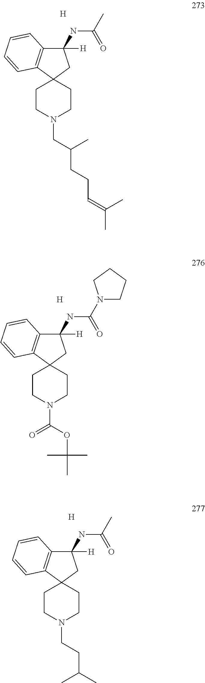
C12(CCN(CC(CCC=C(C)C)C)CC1)CC([H])(NC(C)=O)C1=C2C=CC=C1.[H].C12(CCN(C(OC(C)(C)C)=O)CC1)CC([H])(NC(N1CCCC1)=O)C1=C2C=CC=C1.[H].[H].C12(CCN(CCC(C)C)CC1)CC([H])(NC(C)=O)C1=C2C=CC=C1
